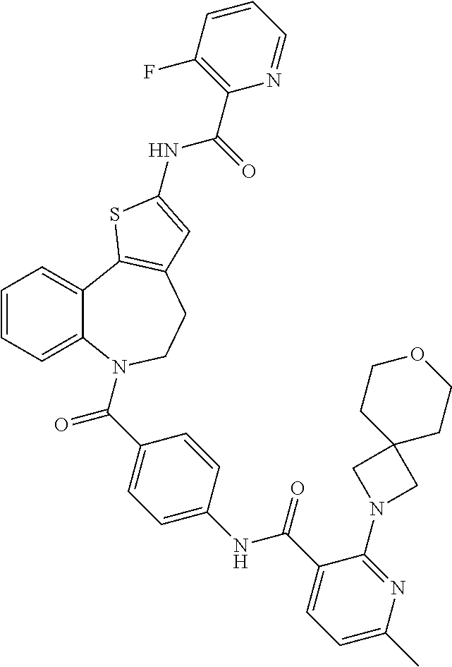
C1=CC=C2C(=C1)C1=C(CCN2C(=O)C2=CC=C(NC(=O)C3=CC=C(C)N=C3N3CC4(C3)CCOCC4)C=C2)C=C(NC(C2=C(F)C=CC=N2)=O)S1
